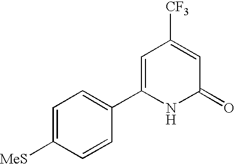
C1=C(C2=CC=C([MeS])C=C2)NC(=O)C=C1[CF3]
